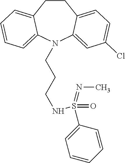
C1CC2=CC=C(Cl)C=C2N(CCCNS(C2=CC=CC=C2)(=O)=NC)C2=CC=CC=C12
